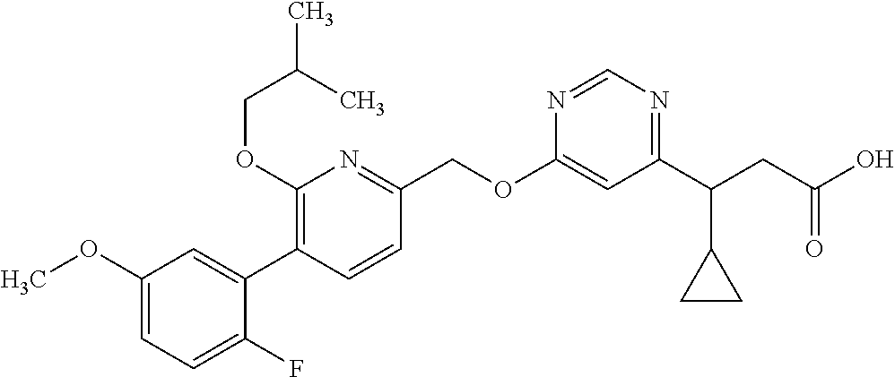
C1(OC)=CC=C(F)C(C2=C(OCC(C)C)N=C(COC3=CC(C(CC(O)=O)C4CC4)=NC=N3)C=C2)=C1
